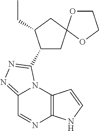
C12=NN=C(C3CC4(CC3CC)OCCO4)N1C1=C(N=C2)NC=C1
